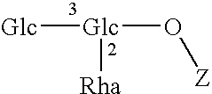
[Glc]([Rha])(O[Z])[Glc]
